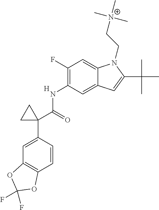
N(C1=C(F)C=C2C(=C1)C=C(C(C)(C)C)N2CC[N+](C)(C)C)C(C1(C2=CC3=C(C=C2)OC(F)(F)O3)CC1)=O.[H]
